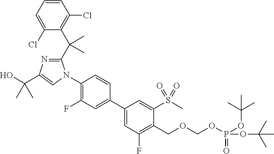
C1(Cl)=CC=CC(Cl)=C1C(C1=NC(C(O)(C)C)=CN1C1=C(F)C=C(C2=CC(F)=C(COCOP(=O)(OC(C)(C)C)OC(C)(C)C)C(S(C)(=O)=O)=C2)C=C1)(C)C
